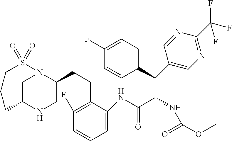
C1=C(NC(C(C(C2=CC=C(F)C=C2)C2=CN=C(C(F)(F)F)N=C2)NC(OC)=O)=O)C(CCC2N3CC(NC2)CCCS3(=O)=O)=C(F)C=C1
